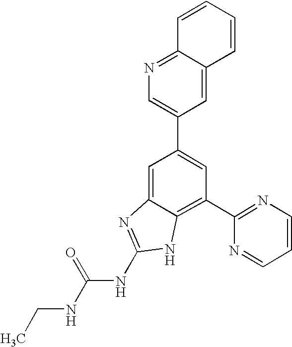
CCNC(NC1=NC2=CC(C3=CN=C4C(=C3)C=CC=C4)=CC(C3=NC=CC=N3)=C2N1)=O
